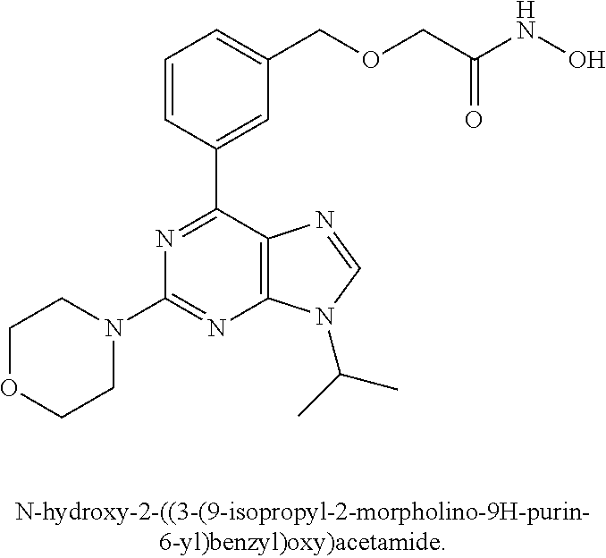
C1OCCN(C2=NC3=C(C(C4=CC(COCC(NO)=O)=CC=C4)=N2)N=CN3C(C)C)C1
